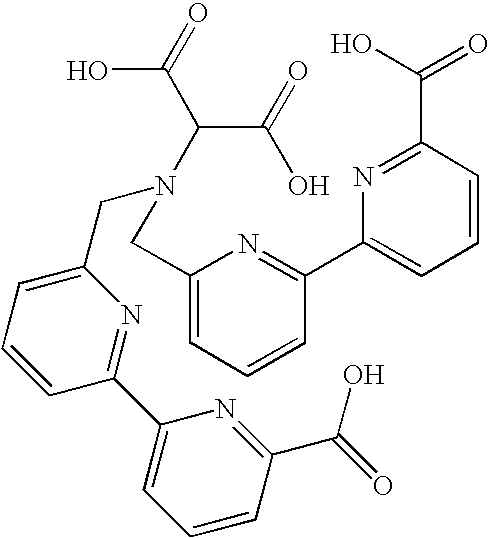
N(C(C(O)=O)C(=O)O)(CC1=CC=CC(C2=CC=CC(C(O)=O)=N2)=N1)CC1=CC=CC(C2=CC=CC(C(=O)O)=N2)=N1
